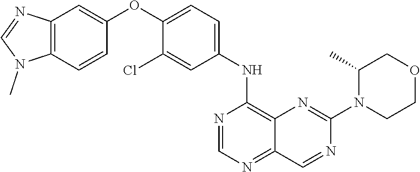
C12=C(C=CC(OC3=CC=C(NC4=C5C(=NC=N4)C=NC(N4CCOCC4C)=N5)C=C3Cl)=C1)N(C)C=N2
